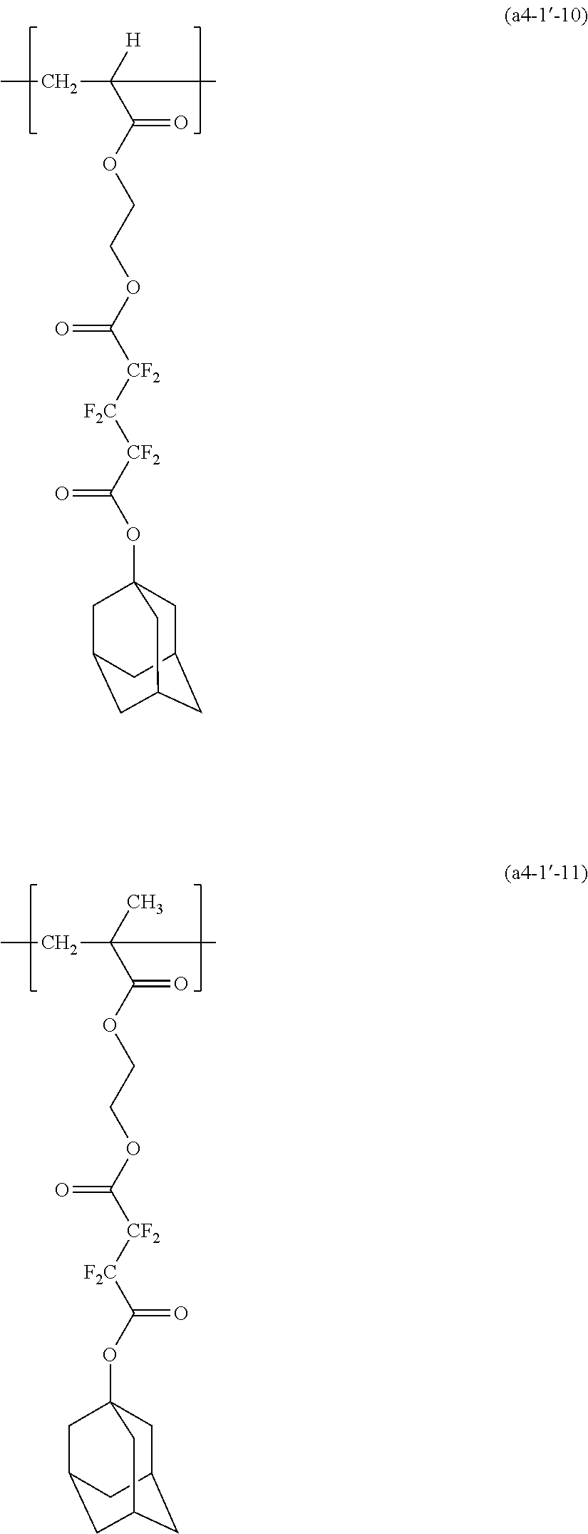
CCC(C(OCCOC([CF2][F2C][CF2]C(OC12CC3CC(CC(C1)C3)C2)=O)=O)=O)([H])C.CCC(C(OCCOC([CF2][F2C]C(=O)OC12CC3CC(CC(C1)C3)C2)=O)=O)(C)C
